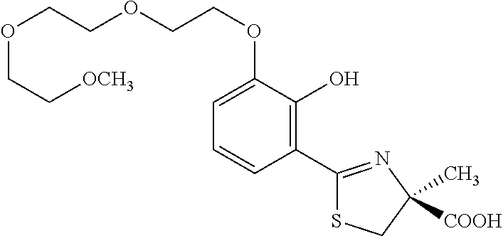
C1=C(OCCOCCOCC[OCH3])C(O)=C(C2=NC(C)([COOH])CS2)C=C1
